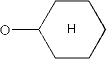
C1C(O)CCCC1.[H]
